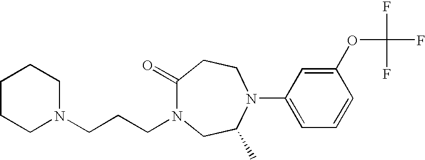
C1(=O)N(CCCN2CCCCC2)CC(C)N(C2=CC=CC(OC(F)(F)F)=C2)CC1
